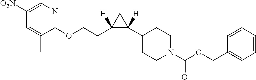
O(CCC1([H])C(C2CCN(C(OCC3=CC=CC=C3)=O)CC2)([H])C1)C1=NC=C([O2N])C=C1C
